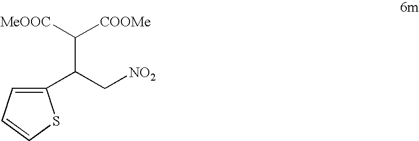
C1(C(C[NO2])C([MeOOC])[COOMe])=CC=CS1
